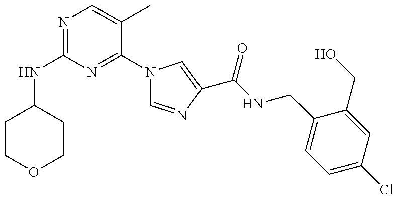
N(C1=NC=C(C)C(N2C=NC(C(NCC3=CC=C(Cl)C=C3CO)=O)=C2)=N1)C1CCOCC1
